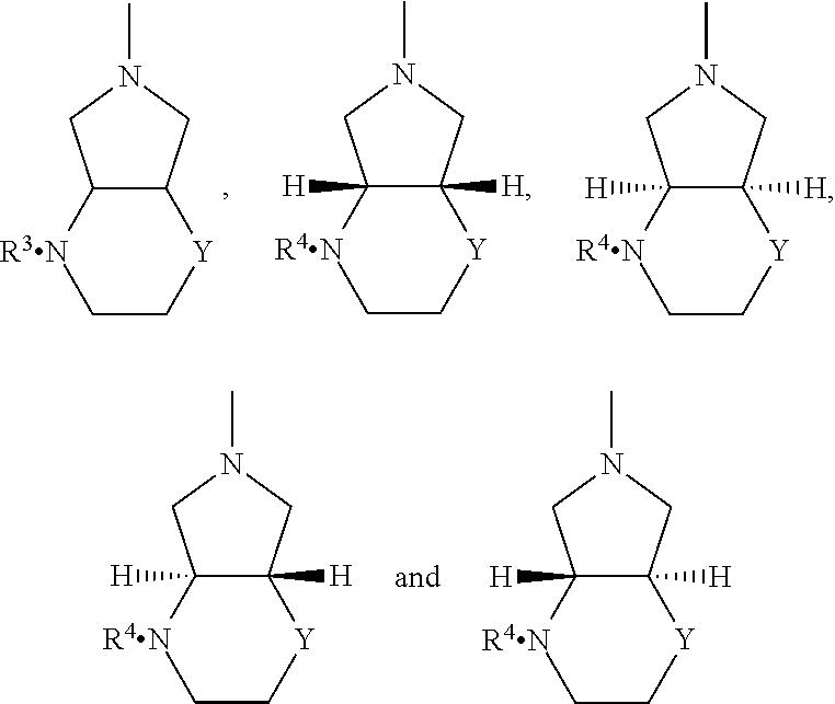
C12C([R3N]CC[Y]1)CN(C)C2.C12([H])C([H])([R4N]CC[Y]1)CN(C)C2.C12([H])C([H])([R4N]CC[Y]1)CN(C)C2.C12([H])C([H])([R4N]CC[Y]1)CN(C)C2.C12([H])C([H])([R4N]CC[Y]1)CN(C)C2
